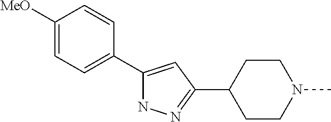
C1([MeO])=CC=C(C2=CC(C3CCN(C)CC3)=NN2)C=C1
